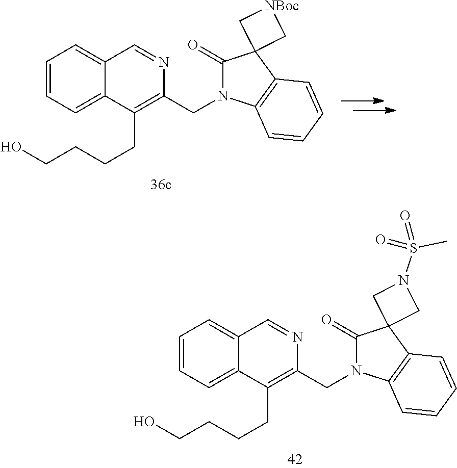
C1=CC=C2C(=C1)C=NC(CN1C(=O)C3(C4=C1C=CC=C4)C[NBoc]C3)=C2CCCCO.C1=CC=C2C(=C1)C=NC(CN1C(=O)C3(C4=C1C=CC=C4)CN(S(=O)(C)=O)C3)=C2CCCCO
